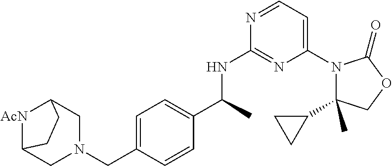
C1(C2CC2)(C)N(C2=CC=NC(NC(C3=CC=C(CN4CC5[AcN]C(C4)CC5)C=C3)C)=N2)C(=O)OC1
